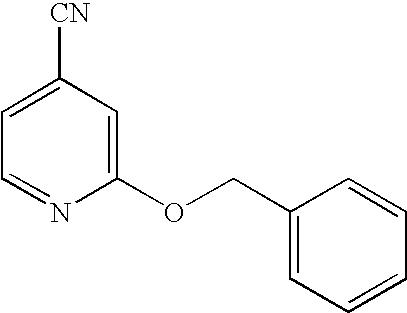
C1=C([CN])C=C(OCC2=CC=CC=C2)N=C1
